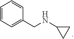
C1=CC=C(CNC2CC2)C=C1
